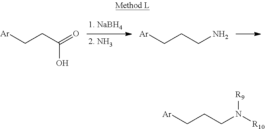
C(=O)(CC[Ar])O.C(N)CC[Ar].C(N([R10])[R9])CC[Ar]
